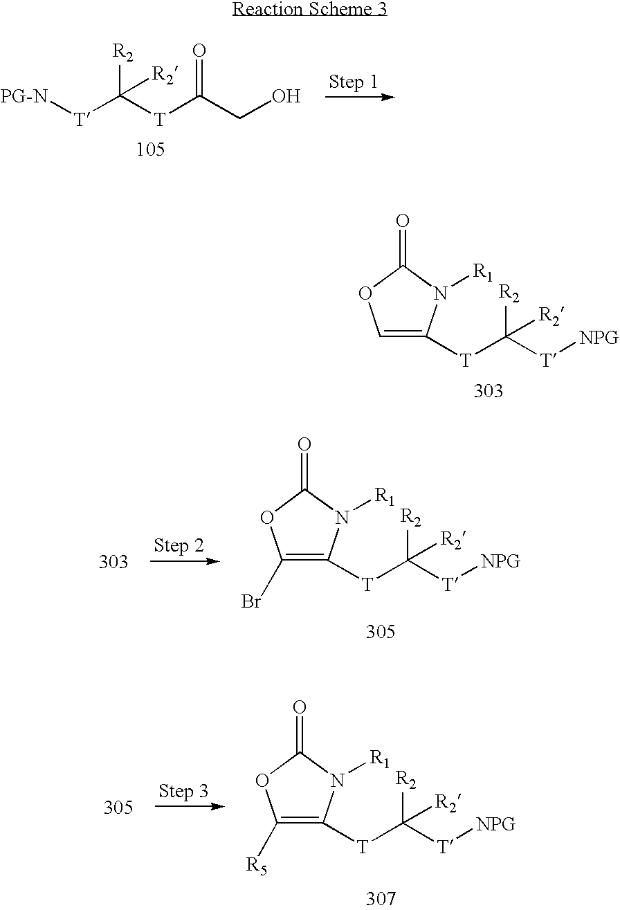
[PG-N][T]C([T]C(CO)=O)([R2])[R2].[T](C([T][NPG])([R2])[R2])C1=COC(=O)N1[R1].[T](C([T][NPG])([R2])[R2])C1=C(Br)OC(=O)N1[R1].[T](C([T][NPG])([R2])[R2])C1=C([R5])OC(=O)N1[R1]
